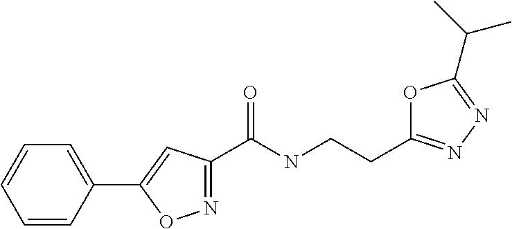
C1=CC(C2=CC(C(NCCC3=NN=C(C(C)C)O3)=O)=NO2)=CC=C1
